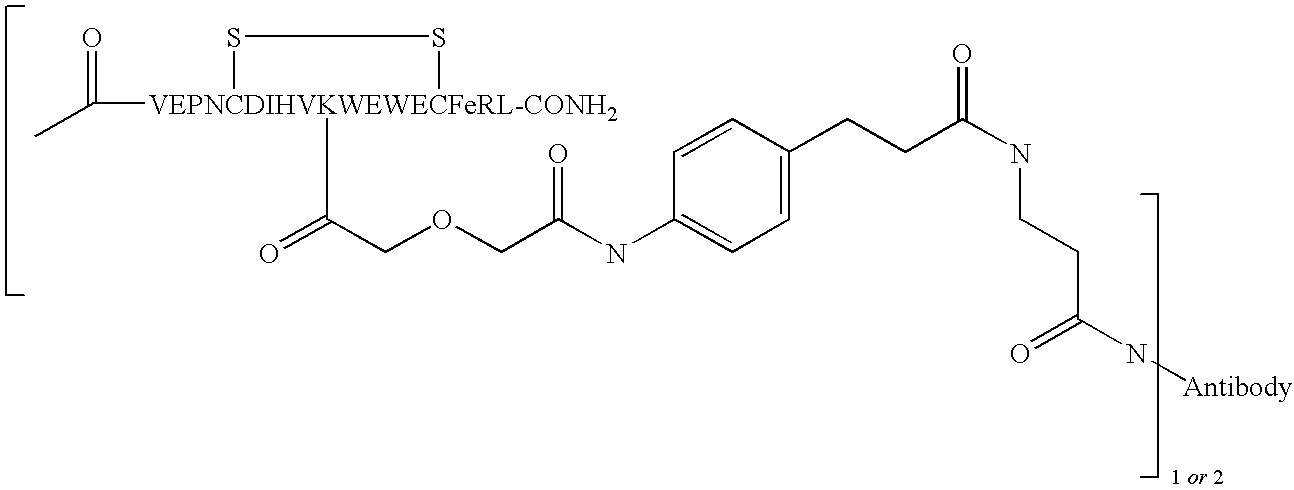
CC([VEPNCDIHVKWEWECFeRL-CONH2]1(C(=O)COCC(NC2=CC=C(CCC(NCCC(N[Antibody])=O)=O)C=C2)=O)SS1)=O
